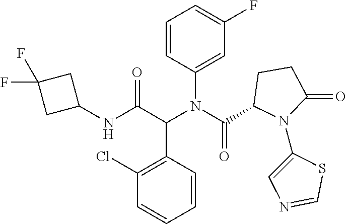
C1=CC(C(C(NC2CC(F)(F)C2)=O)N(C(=O)C2N(C3=CN=CS3)C(=O)CC2)C2=CC(F)=CC=C2)=C(Cl)C=C1
